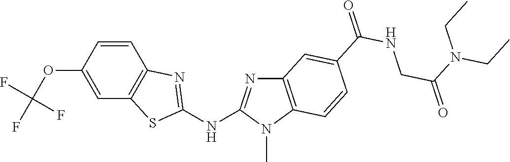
O(C1=CC2=C(C=C1)N=C(NC1=NC3=C(N1C)C=CC(C(NCC(=O)N(CC)CC)=O)=C3)S2)C(F)(F)F
